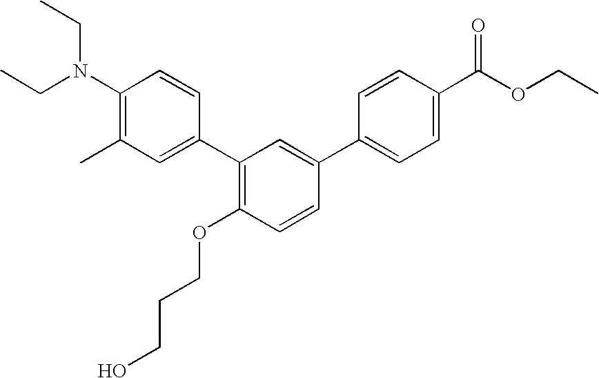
C1(N(CC)CC)=C(C)C=C(C2=C(OCCCO)C=CC(C3=CC=C(C(OCC)=O)C=C3)=C2)C=C1
